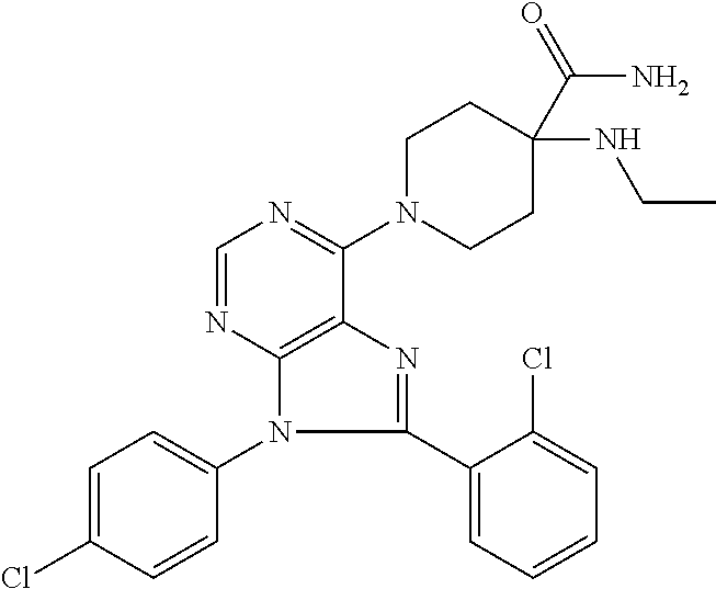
C1(C2=CC=CC=C2Cl)=NC2=C(N1C1=CC=C(Cl)C=C1)N=CN=C2N1CCC(NCC)(C(N)=O)CC1
